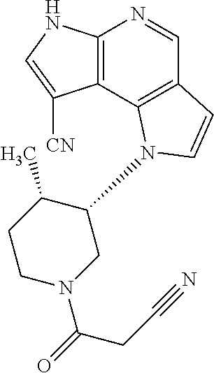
C12=C(C3=C(C=N1)C=CN3C1C(C)CCN(C(=O)CC#N)C1)C([CN])=CN2
